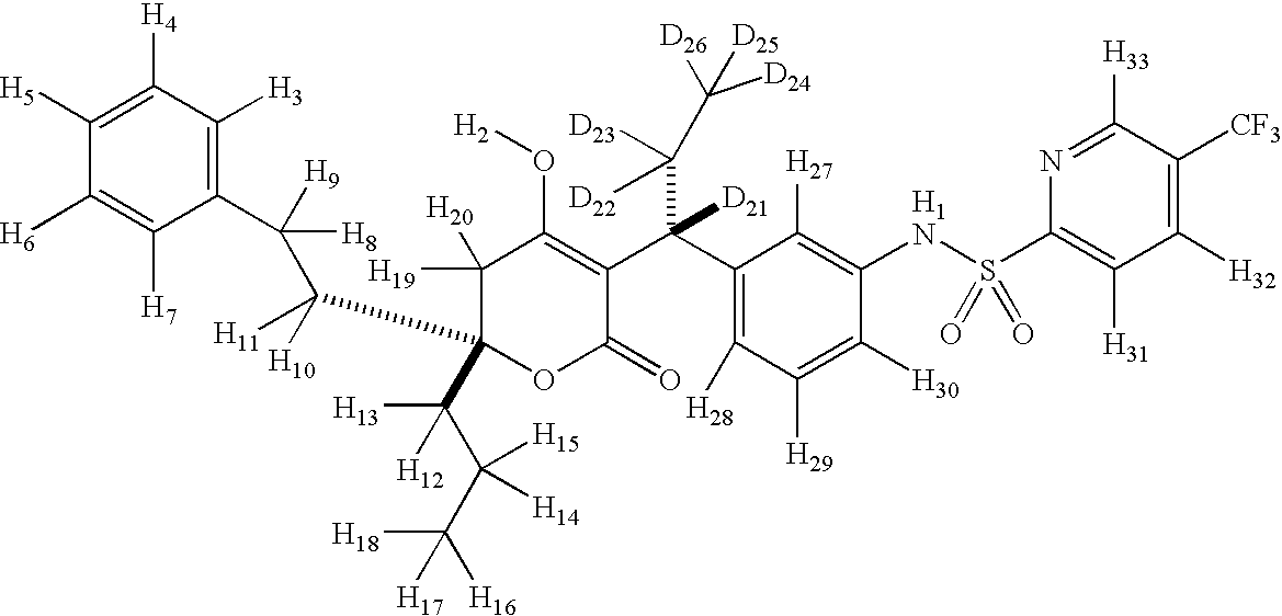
C1(C(C2=C(O[H2])C([H20])([H19])C(C([H11])([H10])C([H9])(C3=C([H3])C([H4])=C([H5])C([H6])=C3[H7])[H8])(C(C(C([H18])([H17])[H16])([H15])[H14])([H13])[H12])OC2=O)(C([D22])([D23])C([D26])([D25])[D24])[D21])=C([H28])C([H29])=C([H30])C(NS(C2=C([H31])C([H32])=C([CF3])C([H33])=N2)(=O)=O)=C1[H27]
